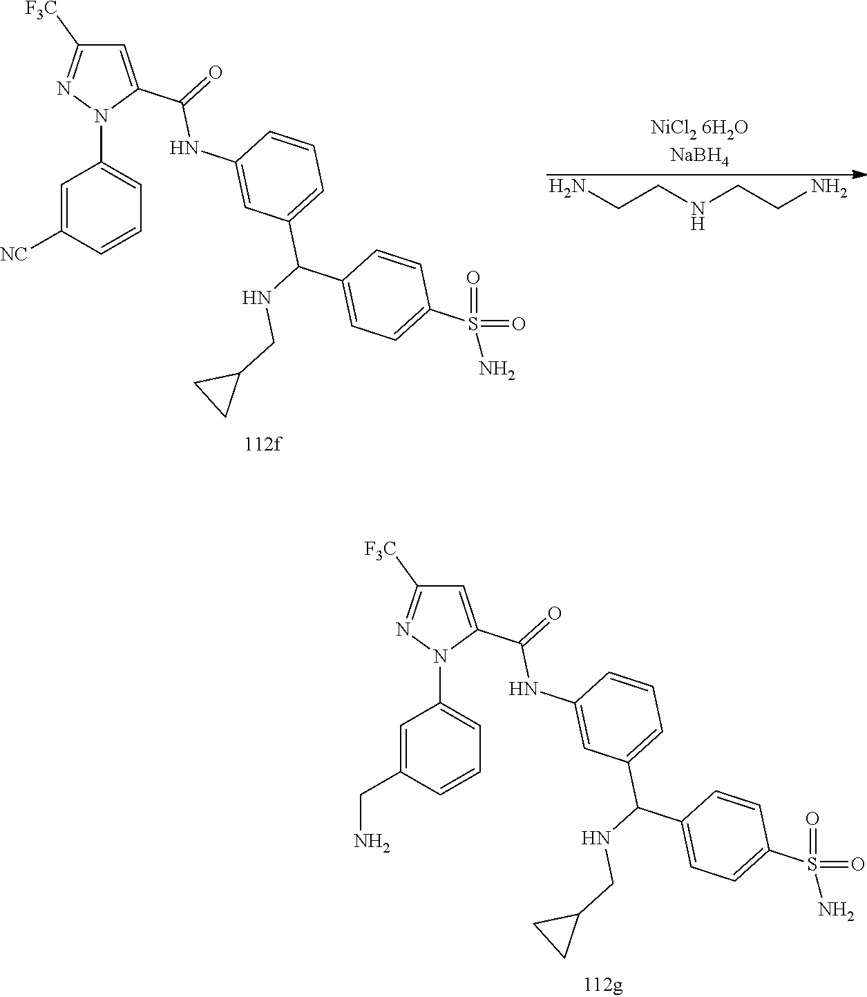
C1=CC(S(=O)(=O)N)=CC=C1C(C1=CC=CC(NC(C2=CC([F3C])=NN2C2=CC=CC(CN)=C2)=O)=C1)NCC1CC1.NCCNCCN.C1=CC(S(=O)(=O)N)=CC=C1C(C1=CC=CC(NC(C2=CC([F3C])=NN2C2=CC=CC([NC])=C2)=O)=C1)NCC1CC1
